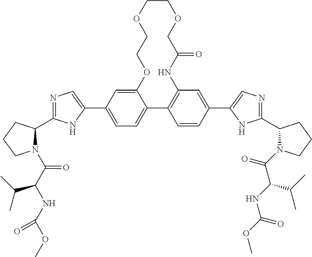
C12=CC(C3=CN=C(C4N(C(C(NC(OC)=O)C(C)C)=O)CCC4)N3)=CC=C1C1=C(C=C(C3=CN=C(C4N(C(=O)C(NC(OC)=O)C(C)C)CCC4)N3)C=C1)NC(=O)COCCOCCO2
